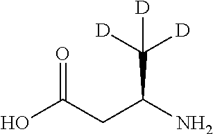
OC(CC(N)C([D])([D])[D])=O
